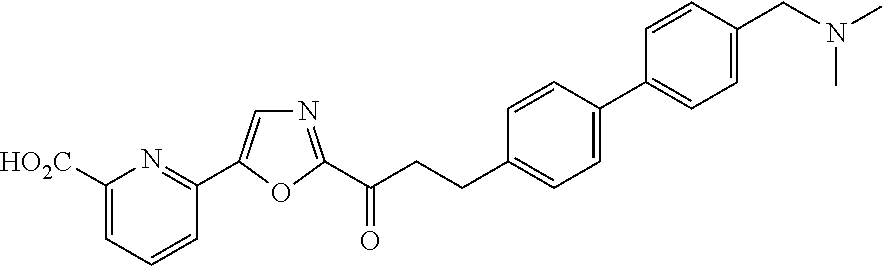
C1([HO2C])=CC=CC(C2=CN=C(C(CCC3=CC=C(C4=CC=C(CN(C)C)C=C4)C=C3)=O)O2)=N1
